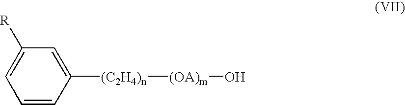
C1([(C2H4)n][(OA)m]O)=CC([R])=CC=C1
